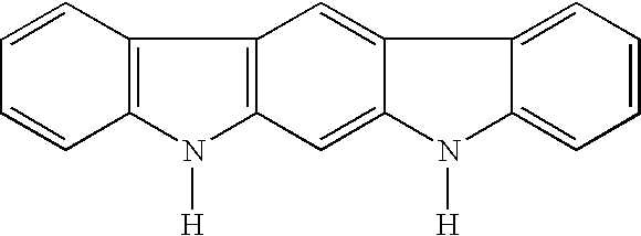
C1=CC=CC2=C1N([H])C1=C2C=C2C(=C1)N([H])C1=CC=CC=C21
